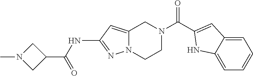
C1(C(NC2=NN3C(=C2)CN(C(=O)C2=CC4=CC=CC=C4N2)CC3)=O)CN(C)C1
